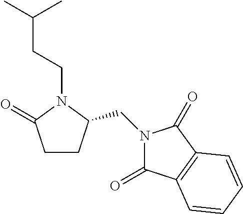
C1CC(CN2C(=O)C3=C(C2=O)C=CC=C3)N(CCC(C)C)C1=O
